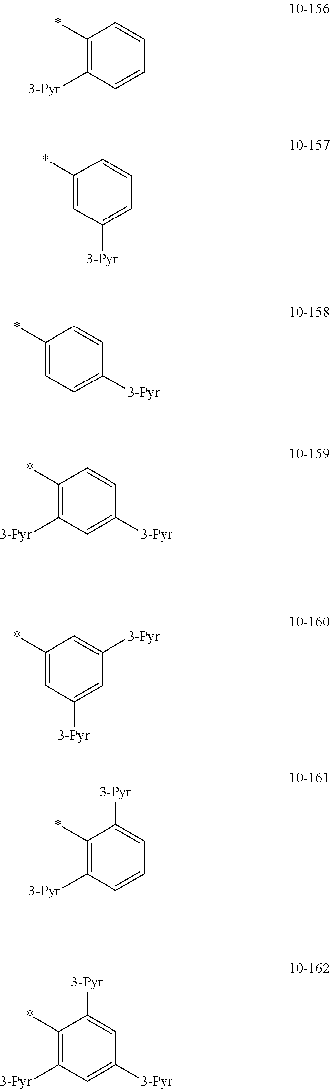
C1(*)=C([3-Pyr])C=CC=C1.C1(*)=CC([3-Pyr])=CC=C1.C1(*)=CC=C([3-Pyr])C=C1.C1(*)=C([3-Pyr])C=C([3-Pyr])C=C1.C1(*)=CC([3-Pyr])=CC([3-Pyr])=C1.C1(*)=C([3-Pyr])C=CC=C1[3-Pyr].C1(*)=C([3-Pyr])C=C([3-Pyr])C=C1[3-Pyr]
